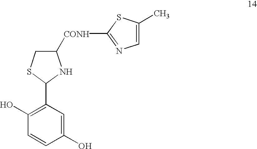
C1(O)=CC(C2NC([CONH]C3=NC=C(C)S3)CS2)=C(O)C=C1
